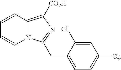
C1=CC2=C([CO2H])N=C(CC3=CC=C(Cl)C=C3Cl)N2C=C1
